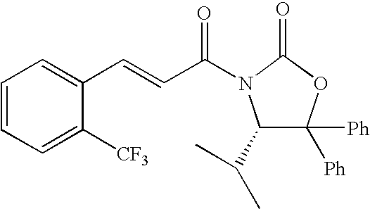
C1=CC=C([CF3])C(C=CC(=O)N2C(C(C)C)C([Ph])([Ph])OC2=O)=C1
